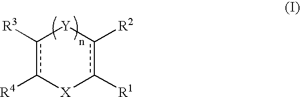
c1([R3])c([R4])[X]c([R1])c([R2])[Y]1
